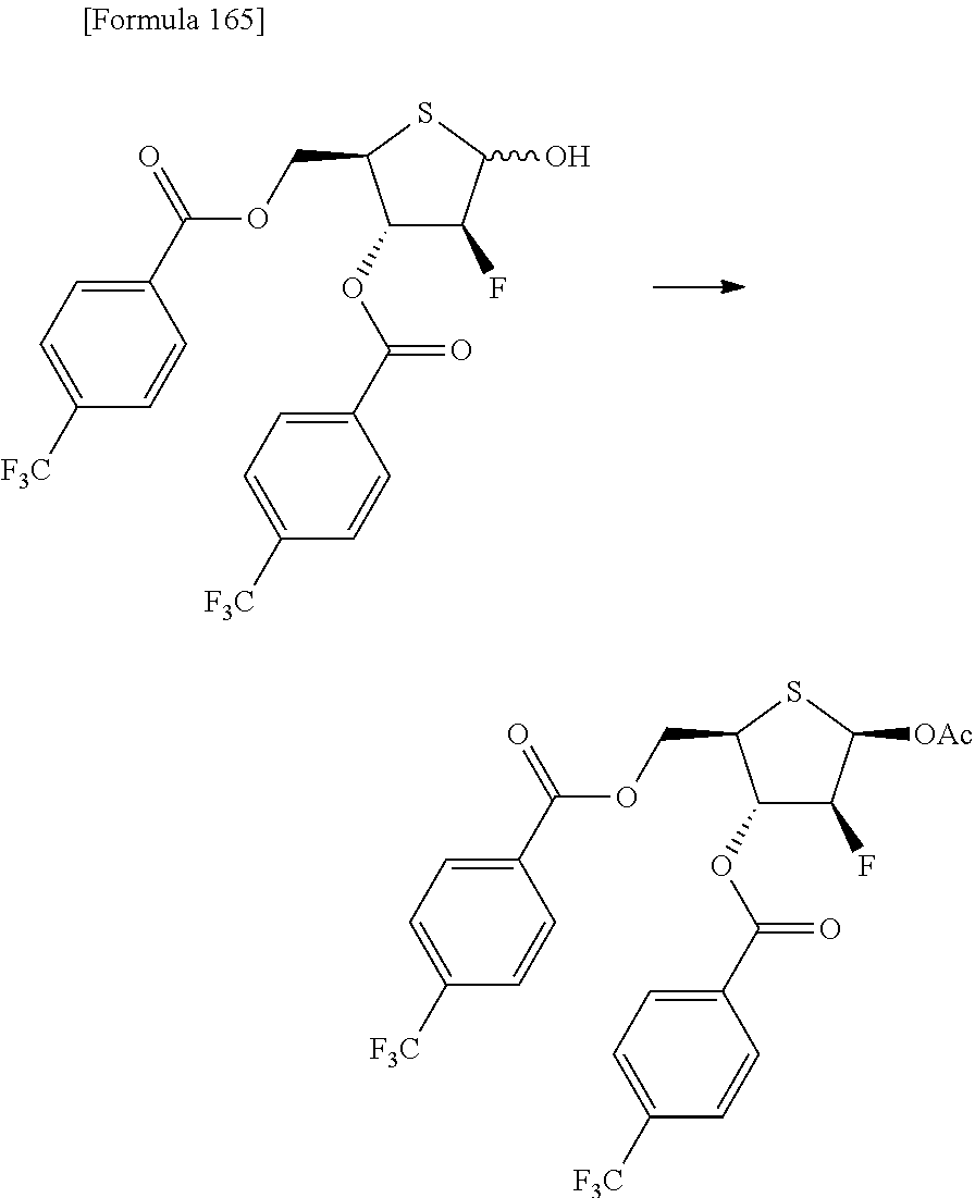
C(OC(C1=CC=C([F3C])C=C1)=O)C1C(OC(C2=CC=C([F3C])C=C2)=O)C(F)C([OAc])S1.C(OC(C1=CC=C([F3C])C=C1)=O)C1C(OC(C2=CC=C([F3C])C=C2)=O)C(F)C(O)S1
